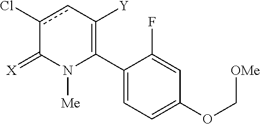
C1(C2=C([Y])cc(Cl)C(=[X])N2[Me])=CC=C(OC[OMe])C=C1F
